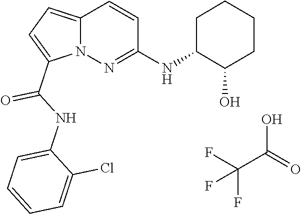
C(C(O)=O)(F)(F)F.N12C(=CC=C1C(NC1=CC=CC=C1Cl)=O)C=CC(NC1C(O)CCCC1)=N2
